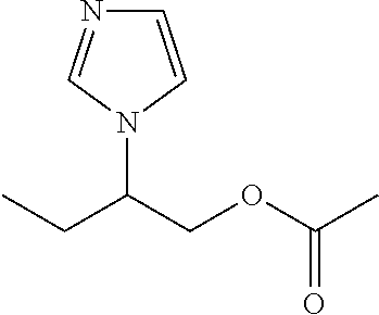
CCC(COC(C)=O)N1C=CN=C1
